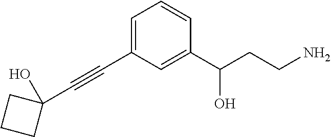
C(#CC1=CC=CC(C(CCN)O)=C1)C1(O)CCC1
